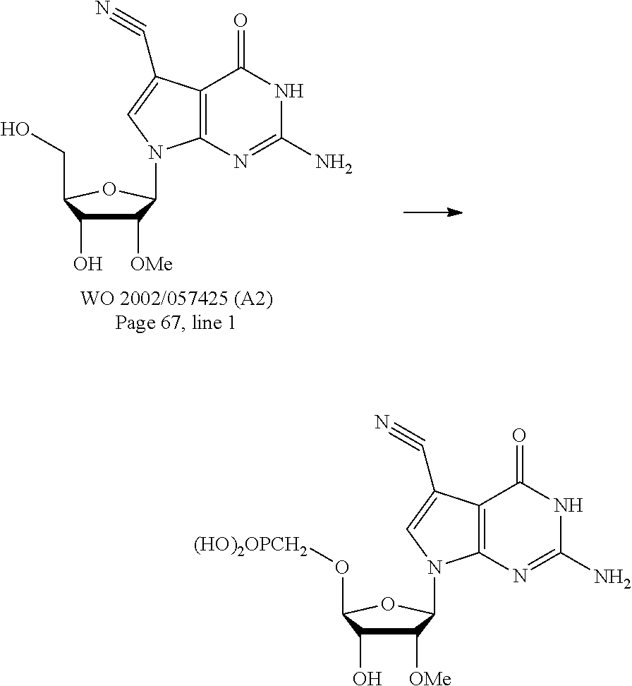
C1([OMe])C(O)C(CO)OC1N1C2=C(C(=O)NC(N)=N2)C(C#N)=C1.C1([OMe])C(O)C(O[(HO)2OPCH2])OC1N1C2=C(C(=O)NC(N)=N2)C(C#N)=C1
